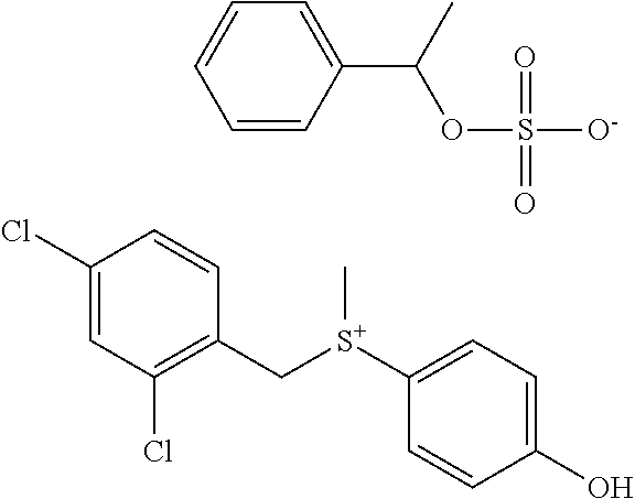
C1([S+](CC2=C(Cl)C=C(Cl)C=C2)C)=CC=C(O)C=C1.C1=CC(C(OS([O-])(=O)=O)C)=CC=C1
